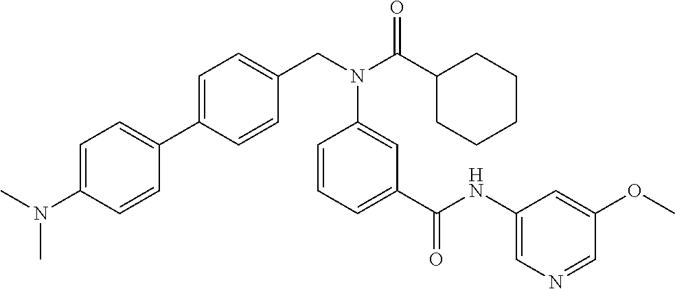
C1=C(N(C)C)C=CC(C2=CC=C(CN(C(C3CCCCC3)=O)C3=CC(C(=O)NC4=CN=CC(OC)=C4)=CC=C3)C=C2)=C1
